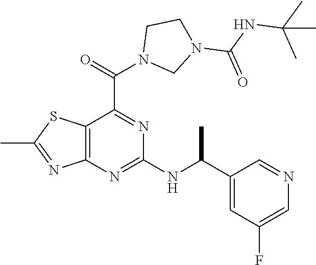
C12=C(N=C(NC(C3=CC(F)=CN=C3)C)N=C1C(=O)N1CN(C(NC(C)(C)C)=O)CC1)N=C(C)S2
